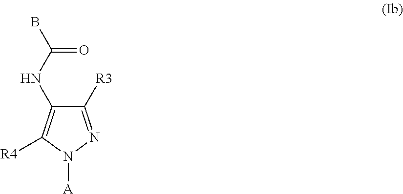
C1(NC(=O)B)=C([R4])N([A])N=C1[R3]
